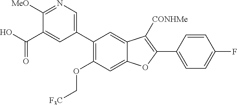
C12=CC(OC[F3C])=C(C3=CN=C([MeO])C(C(O)=O)=C3)C=C1C([CONHMe])=C(C1=CC=C(F)C=C1)O2
